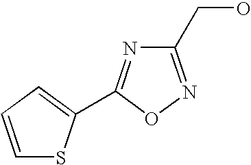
C1(CO)=NOC(C2=CC=CS2)=N1
